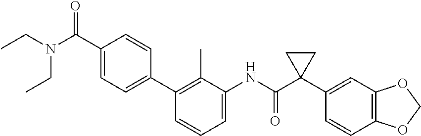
C1=C(NC(C2(C3=CC4=C(C=C3)OCO4)CC2)=O)C(C)=C(C2=CC=C(C(N(CC)CC)=O)C=C2)C=C1
